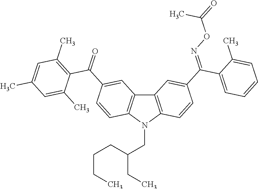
C12=C(N(CC(CCCC)CC)C3=C1C=C(C(=O)C1=C(C)C=C(C)C=C1C)C=C3)C=CC(C(=NOC(=O)C)C1=CC=CC=C1C)=C2
